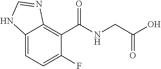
C12=CC=C(F)C(C(NCC(=O)O)=O)=C1N=CN2
